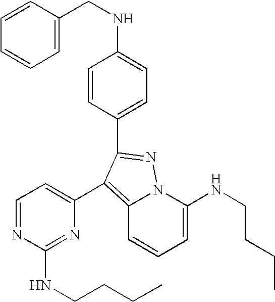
C1=C(NCCCC)N2C(=C(C3=CC=NC(NCCCC)=N3)C(C3=CC=C(NCC4=CC=CC=C4)C=C3)=N2)C=C1
